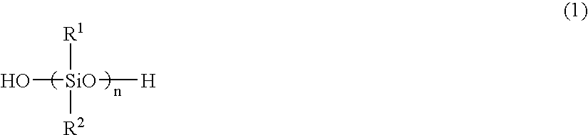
O[SiO]([R1])([R2])[H]
